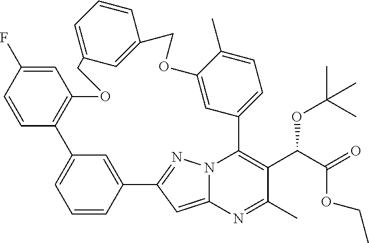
C1=CC=C2C=C1COC1=CC(=CC=C1C)C1=C(C(C(=O)OCC)OC(C)(C)C)C(C)=NC3=CC(=NN31)C1=CC(=CC=C1)C1=C(C=C(F)C=C1)OC2
